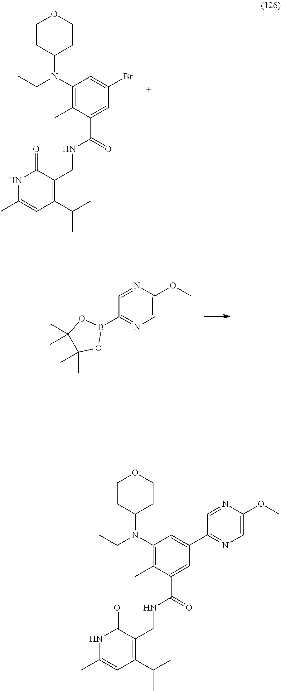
C1CC(N(C2=C(C)C(C(=O)NCC3=C(C(C)C)C=C(C)NC3=O)=CC(Br)=C2)CC)CCO1.O(C1=CN=C(B2OC(C)(C)C(C)(C)O2)C=N1)C.C1CC(N(C2=C(C)C(C(=O)NCC3=C(C(C)C)C=C(C)NC3=O)=CC(C3=NC=C(OC)N=C3)=C2)CC)CCO1
